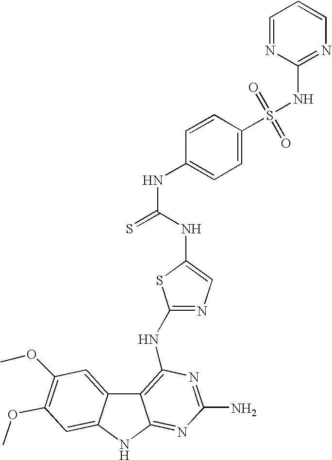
N(C1=CN=C(NC2=C3C4=CC(OC)=C(OC)C=C4NC3=NC(N)=N2)S1)C(NC1=CC=C(S(NC2=NC=CC=N2)(=O)=O)C=C1)=S
